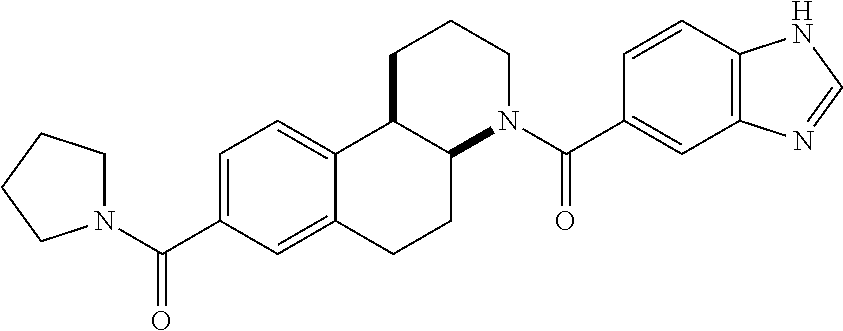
C12C(CCCN1C(C1=CC3=C(C=C1)NC=N3)=O)C1=CC=C(C(=O)N3CCCC3)C=C1CC2
